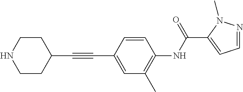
N1CCC(C#CC2=CC(C)=C(NC(C3=CC=NN3C)=O)C=C2)CC1
